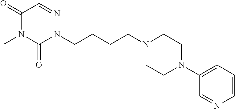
N1(CCCCN2N=CC(=O)N(C)C2=O)CCN(C2=CC=CN=C2)CC1
